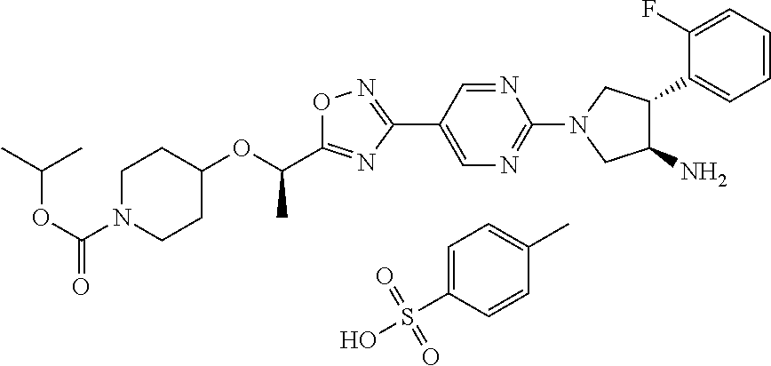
C1=C(S(O)(=O)=O)C=CC(C)=C1.C1N(C(OC(C)C)=O)CCC(OC(C2=NC(C3=CN=C(N4CC(N)C(C5=CC=CC=C5F)C4)N=C3)=NO2)C)C1
